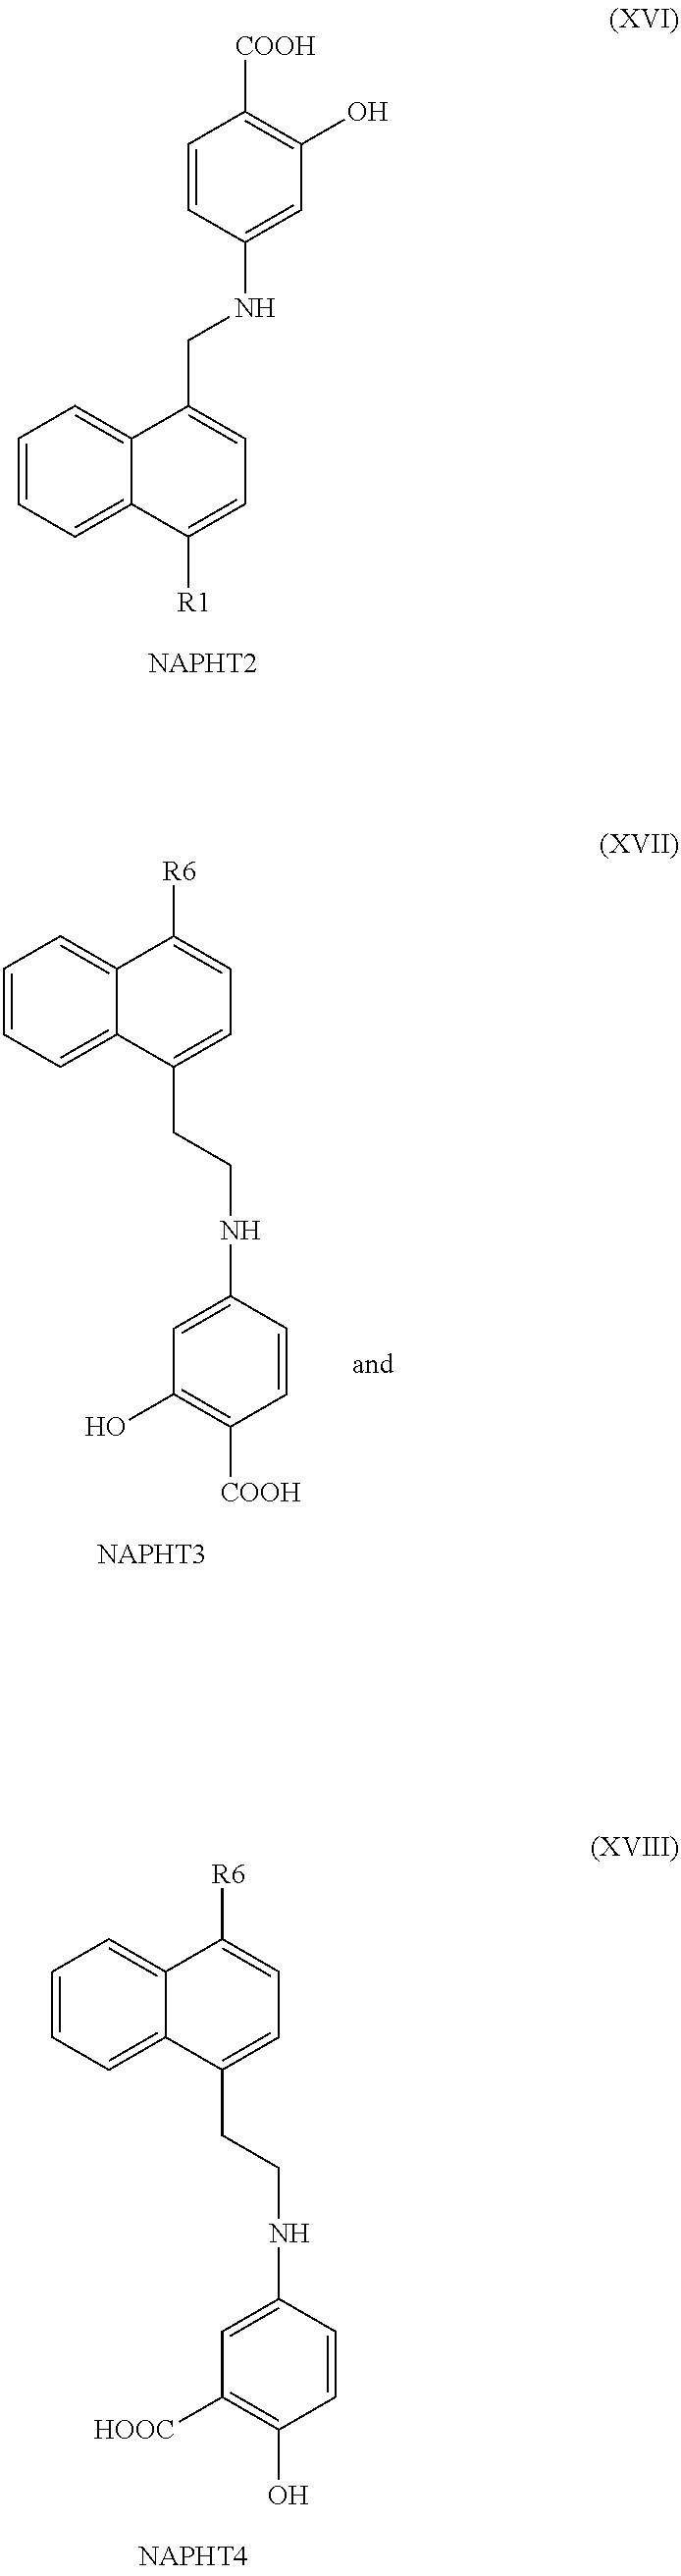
C1=CC=C2C(=C1)C(CNC1=CC(O)=C([COOH])C=C1)=CC=C2[R1].[NAPHT2].C1=CC=C2C(=C1)C(CCNC1=CC(O)=C([COOH])C=C1)=CC=C2[R6].C1=CC=C2C(=C1)C(CCNC1=CC([HOOC])=C(O)C=C1)=CC=C2[R6]
